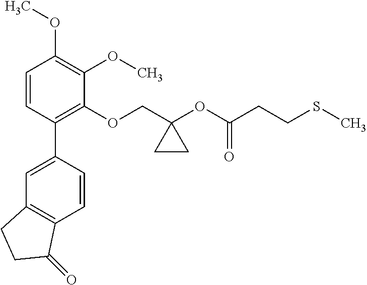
C1=CC(C2=CC3=C(C=C2)C(=O)CC3)=C(OCC2(OC(CCSC)=O)CC2)C(OC)=C1OC
